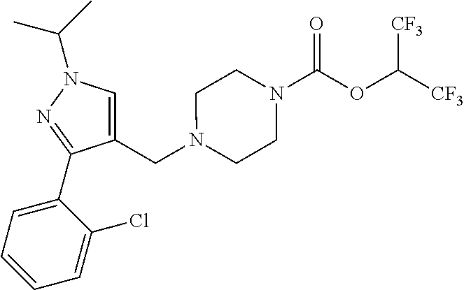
C1(CN2CCN(C(OC([CF3])[CF3])=O)CC2)=CN(C(C)C)N=C1C1=CC=CC=C1Cl
